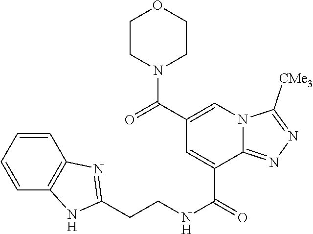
C1=CC=CC2=C1N=C(CCNC(=O)C1=CC(C(N3CCOCC3)=O)=CN3C1=NN=C3[CMe3])N2
